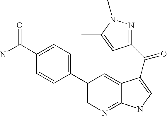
C1(C(N)=O)=CC=C(C2=CN=C3C(=C2)C(C(=O)C2=NN(C)C(C)=C2)=CN3)C=C1
